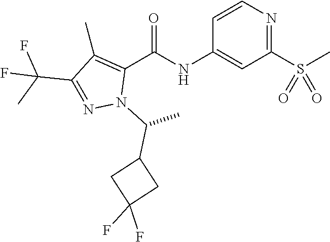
C1=CN=C(S(C)(=O)=O)C=C1NC(C1=C(C)C(C(C)(F)F)=NN1C(C1CC(F)(F)C1)C)=O
